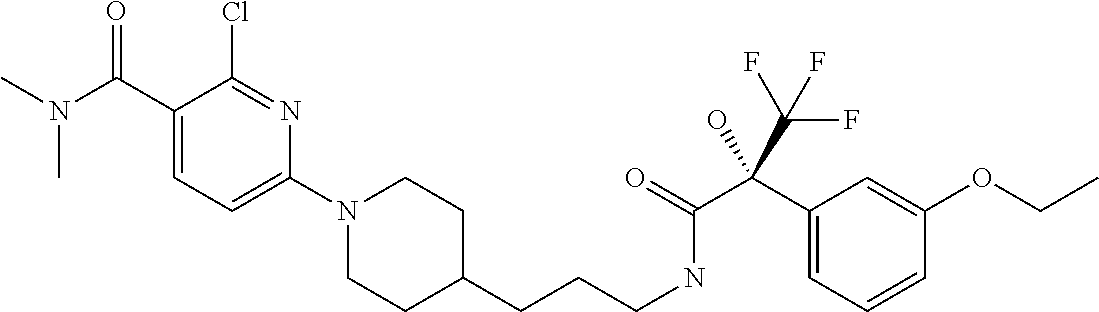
C1(N2CCC(CCCNC(=O)C(C3=CC=CC(OCC)=C3)(C(F)(F)F)O)CC2)=CC=C(C(N(C)C)=O)C(Cl)=N1
